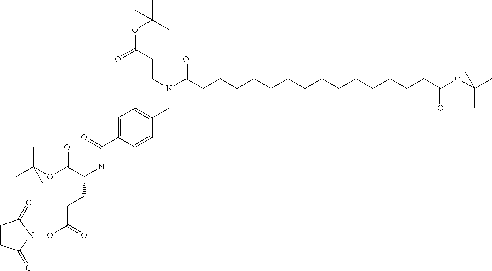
C(CCCCCCCCCCCCCCC(OC(C)(C)C)=O)(=O)N(CC1=CC=C(C(NC(C(=O)OC(C)(C)C)CCC(=O)ON2C(=O)CCC2=O)=O)C=C1)CCC(=O)OC(C)(C)C
